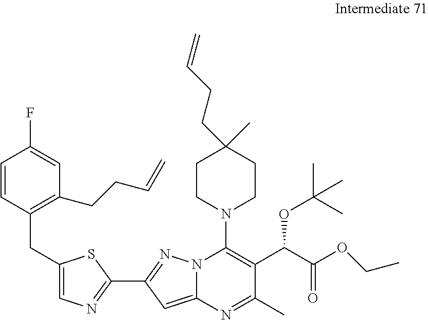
C1=CC(CC2=CN=C(C3=NN4C(=C3)N=C(C)C(C(C(OCC)=O)OC(C)(C)C)=C4N3CCC(C)(CCC=C)CC3)S2)=C(CCC=C)C=C1F
